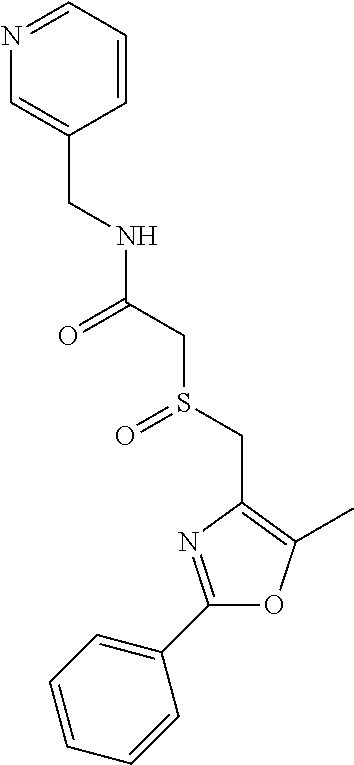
C(C1=CN=CC=C1)NC(CS(CC1=C(C)OC(C2=CC=CC=C2)=N1)=O)=O
